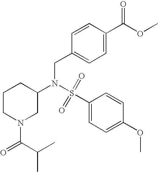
S(=O)(N(CC1=CC=C(C(OC)=O)C=C1)C1CN(C(=O)C(C)C)CCC1)(C1=CC=C(OC)C=C1)=O
